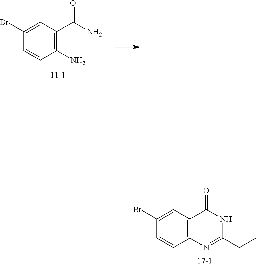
C1(N)=C(C(N)=O)C=C(Br)C=C1.C12=C(C=C(Br)C=C1)C(=O)NC(CC)=N2
